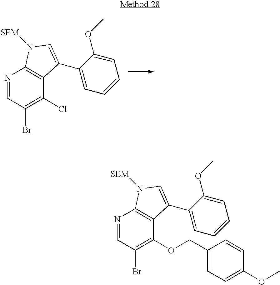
N1=CC(Br)=C(Cl)C2=C1N([SEM])C=C2C1=CC=CC=C1OC.N1=CC(Br)=C(OCC2=CC=C(OC)C=C2)C2=C1N([SEM])C=C2C1=CC=CC=C1OC
